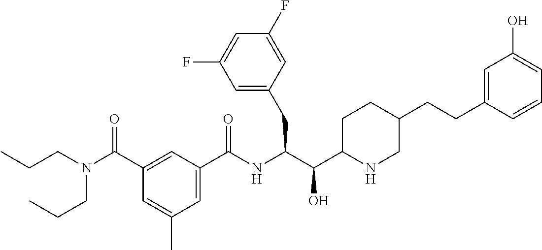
C1(CC(C(C2CCC(CCC3=CC(O)=CC=C3)CN2)O)NC(C2=CC(C)=CC(C(N(CCC)CCC)=O)=C2)=O)=CC(F)=CC(F)=C1
